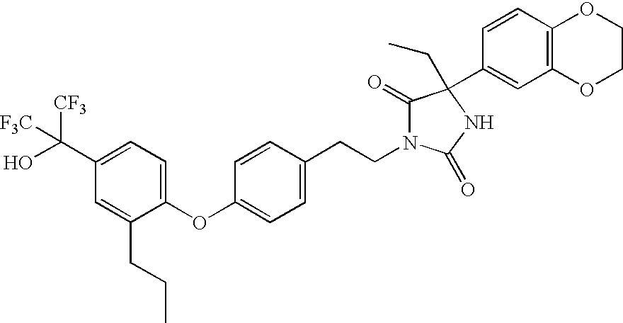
C1(C([CF3])([F3C])O)=CC=C(OC2=CC=C(CCN3C(=O)C(C4=CC5=C(C=C4)OCCO5)(CC)NC3=O)C=C2)C(CCC)=C1
